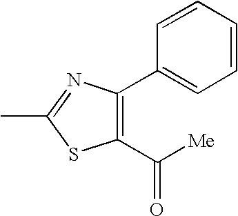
C1(C([Me])=O)=C(C2=CC=CC=C2)N=C(C)S1
